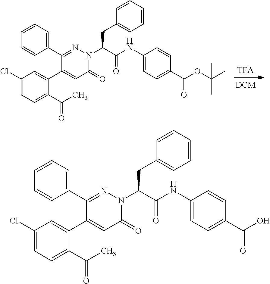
C1=CC=C(C2=NN(C(C(NC3=CC=C(C(=O)OC(C)(C)C)C=C3)=O)CC3=CC=CC=C3)C(=O)C=C2C2=CC(Cl)=CC=C2C(C)=O)C=C1.C1=CC=C(C2=NN(C(C(NC3=CC=C(C(=O)O)C=C3)=O)CC3=CC=CC=C3)C(=O)C=C2C2=CC(Cl)=CC=C2C(C)=O)C=C1
